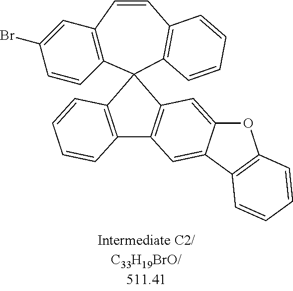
C1(Br)=CC2=C(C=C1)C1(C3=C(C=C2)C=CC=C3)C2=C(C=C3C(=C2)OC2=C3C=CC=C2)C2=C1C=CC=C2
